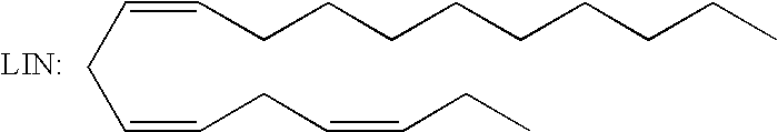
C(CC=CCC=CCC)=CCCCCCCCCC
